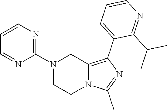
N1(C2=NC=CC=N2)CCN2C(=C(C3=CC=CN=C3C(C)C)N=C2C)C1
